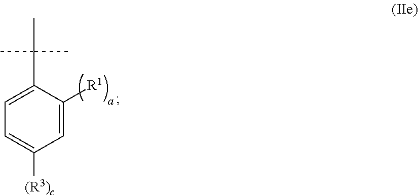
C1=C([R1])C(C(C)(C)C)=CC=C1[(R3)c]
